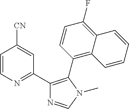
C1(C2=NC=CC([CN])=C2)=C(C2=C3C(=C(F)C=C2)C=CC=C3)N(C)C=N1
